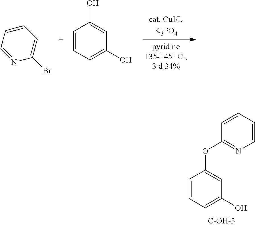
C1=CC=NC(Br)=C1.C1=CC=C(O)C=C1O.C1=CC=C(O)C=C1OC1=NC=CC=C1
